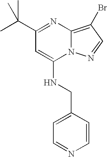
C1(C(C)(C)C)=NC2=C(Br)C=NN2C(NCC2=CC=NC=C2)=C1
